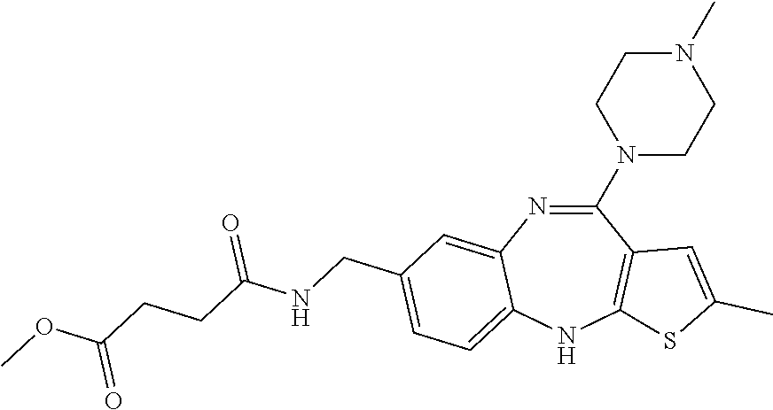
C1(N2CCN(C)CC2)=NC2=CC(CNC(CCC(OC)=O)=O)=CC=C2NC2=C1C=C(C)S2
